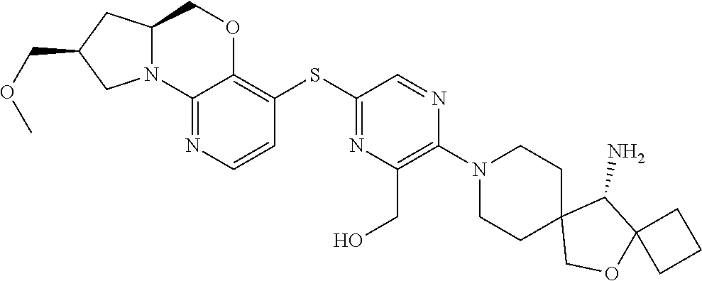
C1OC2(C(N)C13CCN(C1=C(CO)N=C(SC4=C5OCC6CC(COC)CN6C5=NC=C4)C=N1)CC3)CCC2
